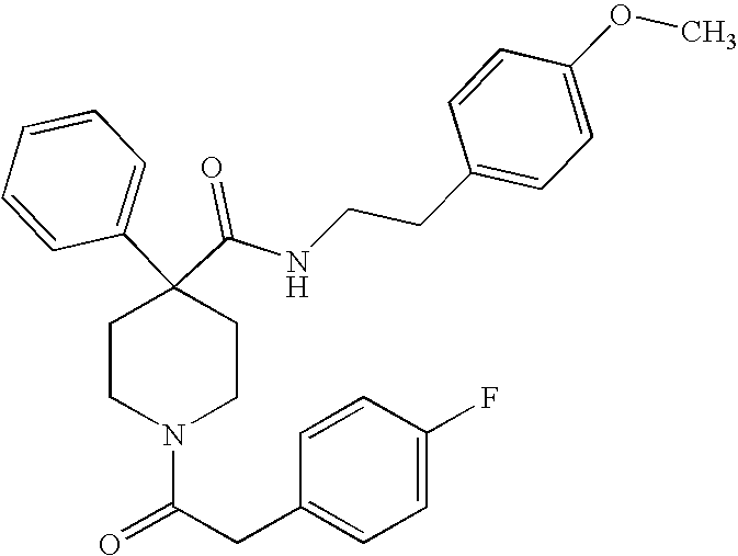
N(C(C1(C2=CC=CC=C2)CCN(C(=O)CC2=CC=C(F)C=C2)CC1)=O)CCC1=CC=C(OC)C=C1
